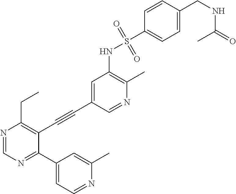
N1=CC(C#CC2=C(CC)N=CN=C2C2=CC=NC(C)=C2)=CC(NS(=O)(C2=CC=C(CNC(C)=O)C=C2)=O)=C1C
